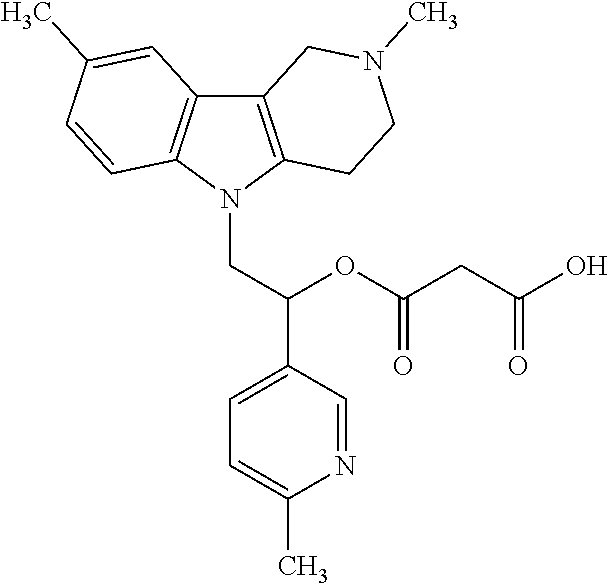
C12=C(N(CC(C3=CC=C(C)N=C3)OC(CC(O)=O)=O)C3=C1C=C(C)C=C3)CCN(C)C2
